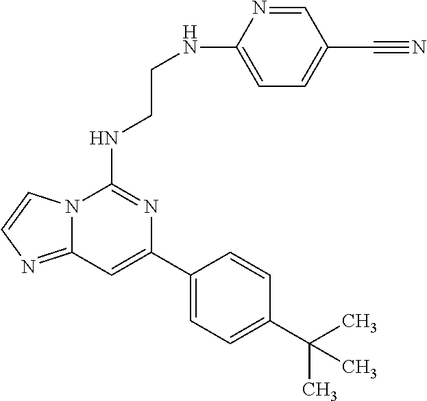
C12=NC=CN1C(NCCNC1=CC=C(C#N)C=N1)=NC(C1=CC=C(C(C)(C)C)C=C1)=C2
